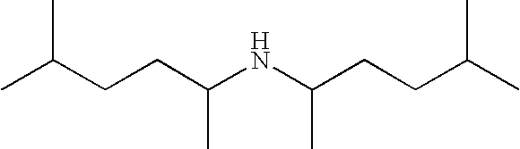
CC(CCC(NC(CCC(C)C)C)C)C
